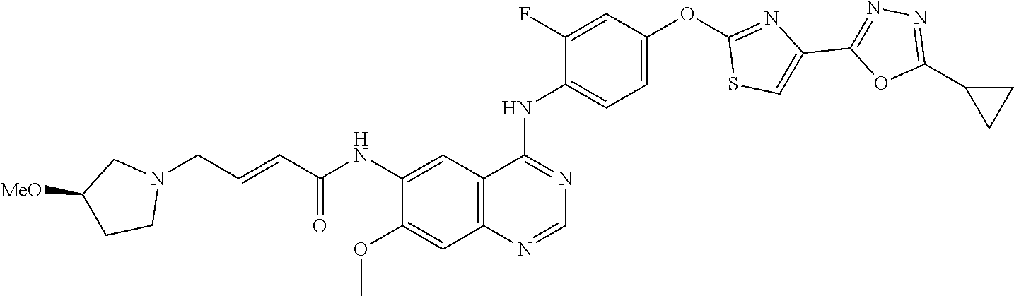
O=C(C=CCN1CC([MeO])CC1)NC1=CC2=C(C=C1OC)N=CN=C2NC1=CC=C(OC2=NC(C3=NN=C(C4CC4)O3)=CS2)C=C1F
